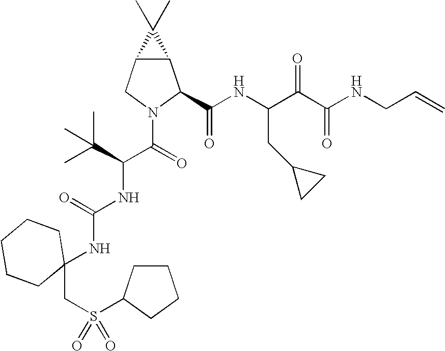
C12C(CN(C(=O)C(NC(NC3(CS(=O)(=O)C4CCCC4)CCCCC3)=O)C(C)(C)C)C1C(NC(C(C(NCC=C)=O)=O)CC1CC1)=O)C2(C)C
